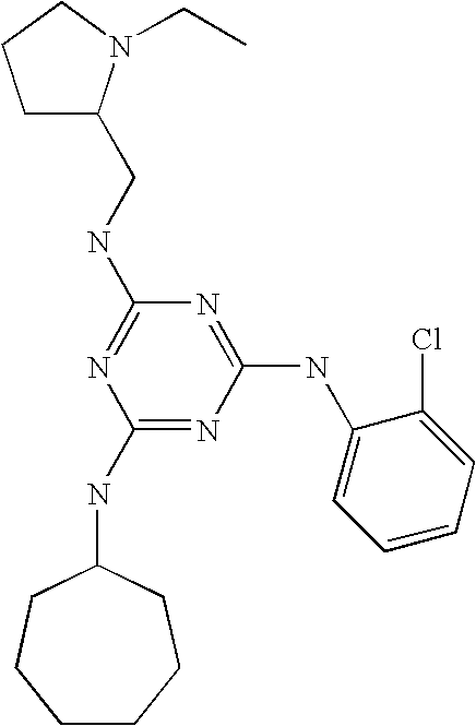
C(NC1=NC(NC2CCCCCC2)=NC(NC2=CC=CC=C2Cl)=N1)C1CCCN1CC
